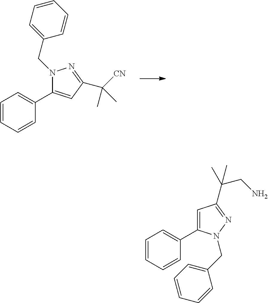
N1(CC2=CC=CC=C2)C(C2=CC=CC=C2)=CC(C([CN])(C)C)=N1.C1=C(C2=CC=CC=C2)N(CC2=CC=CC=C2)N=C1C(C)(C)CN
